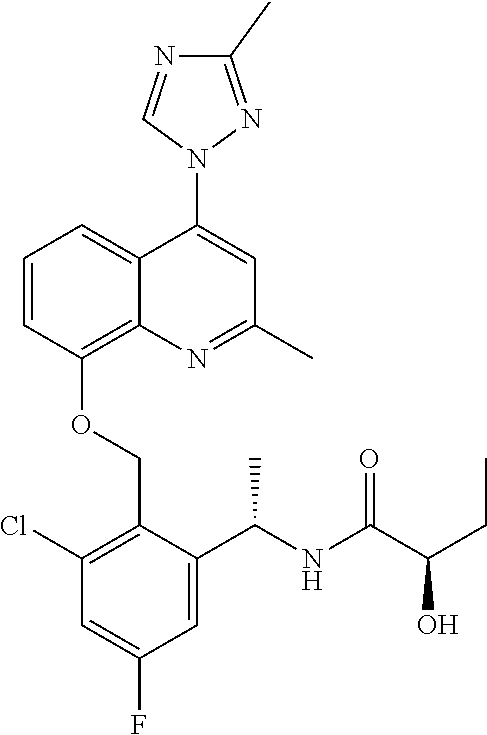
C1=CC(OCC2=C(Cl)C=C(F)C=C2C(NC(C(CC)O)=O)C)=C2C(=C1)C(N1N=C(C)N=C1)=CC(C)=N2
